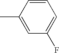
C1=C(C)C=CC=C1F
